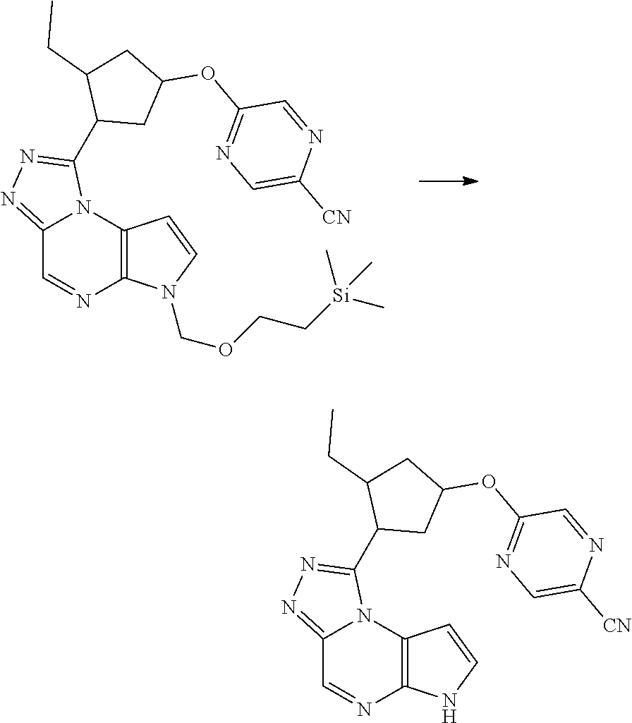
C12=NN=C(C3CC(OC4=NC=C([CN])N=C4)CC3CC)N1C1=C(N=C2)N(COCC[Si](C)(C)C)C=C1.C12=NN=C(C3CC(OC4=NC=C([CN])N=C4)CC3CC)N1C1=C(N=C2)NC=C1
